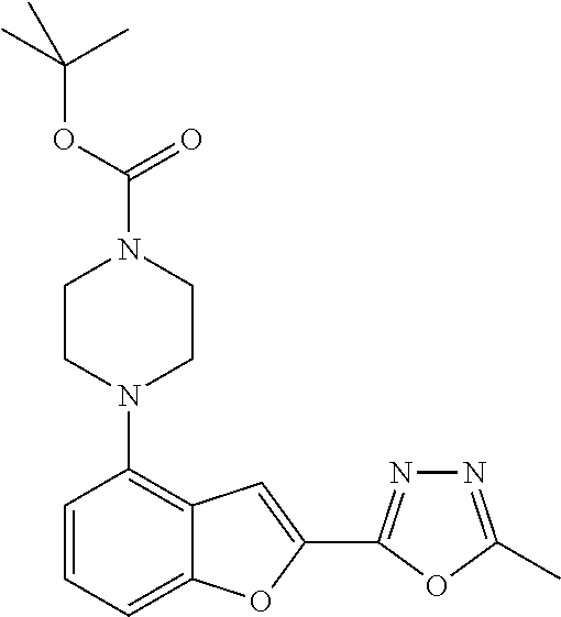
C1=CC=C2C(=C1N1CCN(C(OC(C)(C)C)=O)CC1)C=C(C1=NN=C(C)O1)O2
